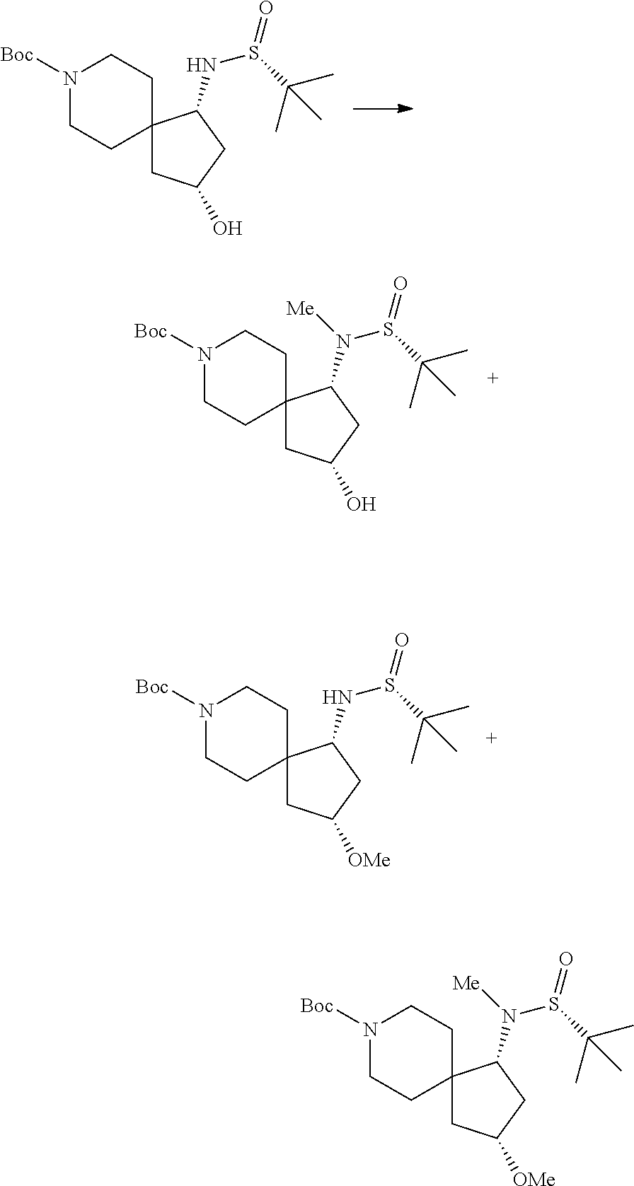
N1([Boc])CCC2(CC1)CC(O)CC2NS(=O)C(C)(C)C.N1([Boc])CCC2(CC1)CC(O)CC2N(S(=O)C(C)(C)C)[Me].N1([Boc])CCC2(CC1)CC([OMe])CC2NS(=O)C(C)(C)C.N1([Boc])CCC2(CC1)CC([OMe])CC2N(S(=O)C(C)(C)C)[Me]
